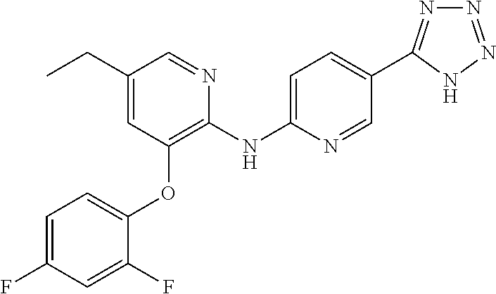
C1(CC)=CC(OC2=CC=C(F)C=C2F)=C(NC2=CC=C(C3=NN=NN3)C=N2)N=C1
